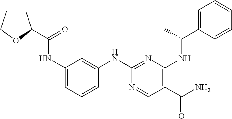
C1(NC(=O)C2CCCO2)=CC=CC(NC2=NC(NC(C3=CC=CC=C3)C)=C(C(N)=O)C=N2)=C1
